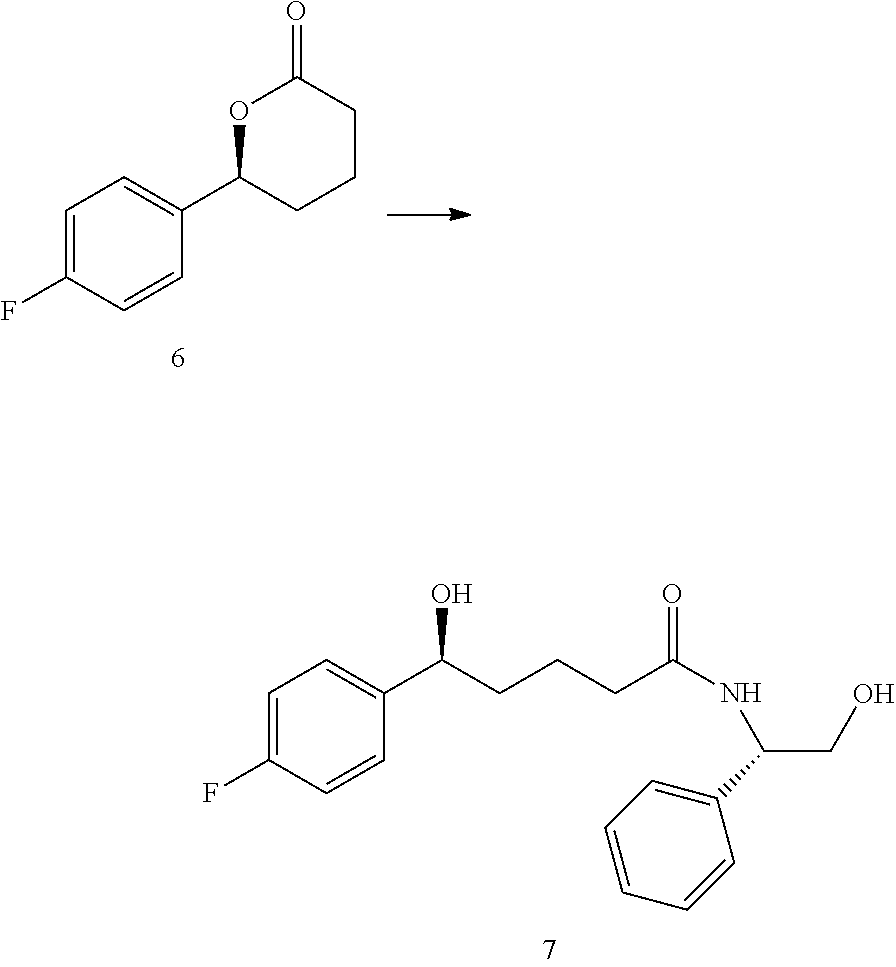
C1=C(F)C=CC(C2OC(=O)CCC2)=C1.C1=C(F)C=CC(C(O)CCCC(NC(CO)C2=CC=CC=C2)=O)=C1
